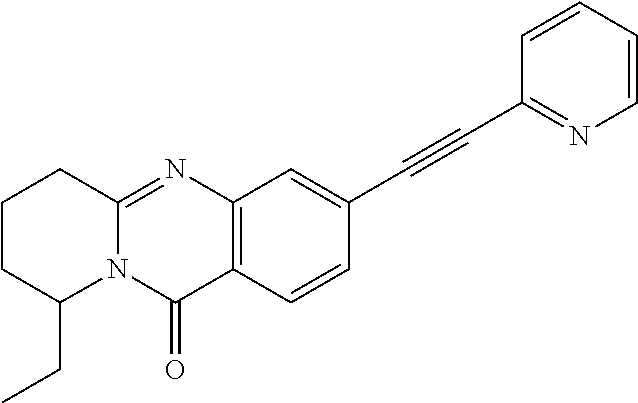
C12=C(C=CC(C#CC3=NC=CC=C3)=C1)C(=O)N1C(=N2)CCCC1CC
